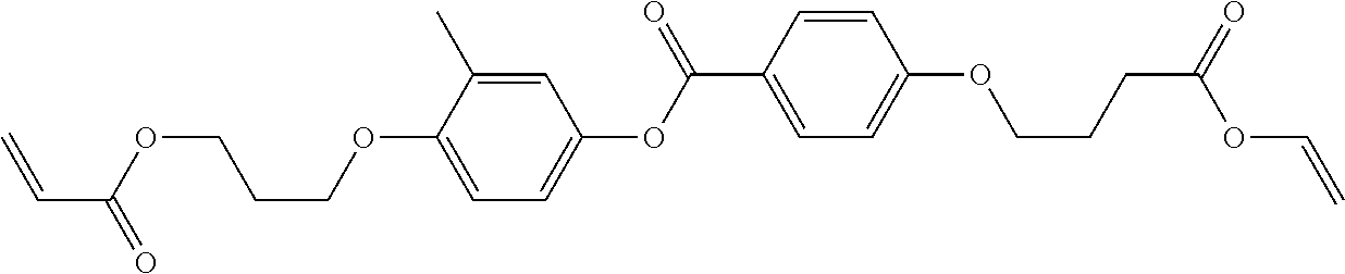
C1=C(OCCCOC(C=C)=O)C(C)=CC(OC(C2=CC=C(OCCCC(OC=C)=O)C=C2)=O)=C1
